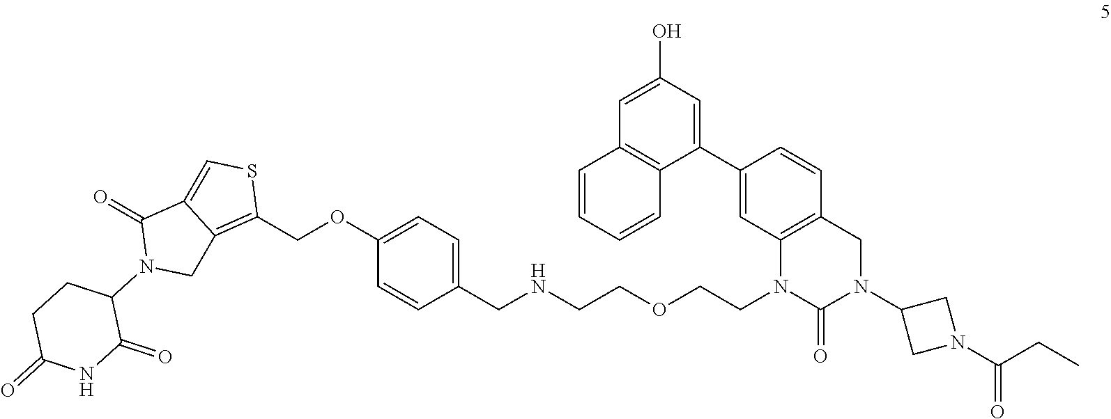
C1(OCC2=C3C(=CS2)C(=O)N(C2CCC(=O)NC2=O)C3)=CC=C(CNCCOCCN2C(=O)N(C3CN(C(CC)=O)C3)CC3=C2C=C(C2=CC(O)=CC4=C2C=CC=C4)C=C3)C=C1
